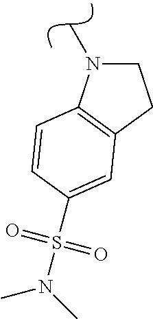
C1CC2=C(N1C)C=CC(S(N(C)C)(=O)=O)=C2
